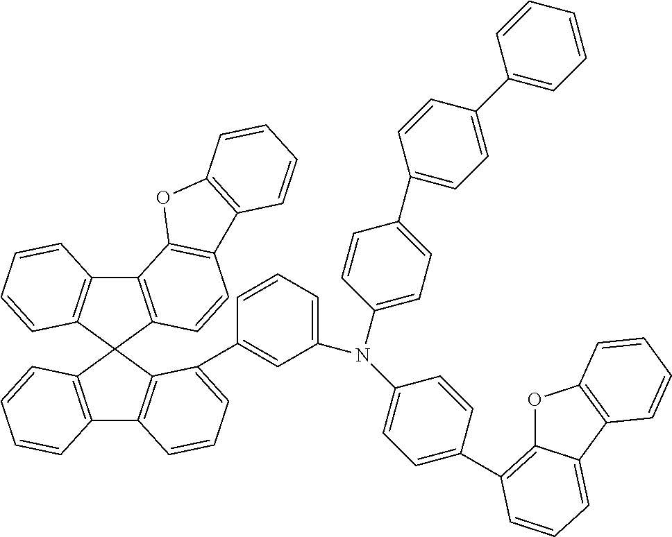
C12=C(C3(C4=C1C=CC=C4)C1=C(C4=C3C(C3=CC(N(C5=CC=C(C6=CC=C(C7=CC=CC=C7)C=C6)C=C5)C5=CC=C(C6=C7OC8=C(C7=CC=C6)C=CC=C8)C=C5)=CC=C3)=CC=C4)C=CC=C1)C=CC1=C2OC2=C1C=CC=C2
